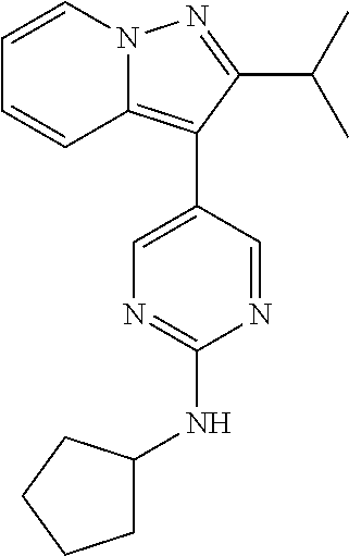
N12C(=C(C3=CN=C(NC4CCCC4)N=C3)C(C(C)C)=N1)C=CC=C2
